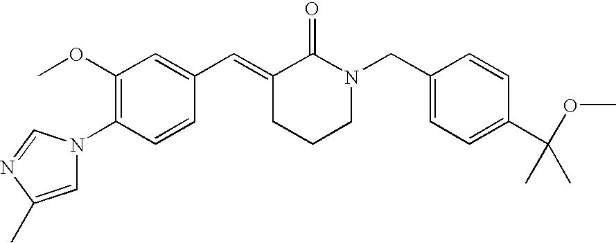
C1=CC(N2C=C(C)N=C2)=C(OC)C=C1C=C1CCCN(CC2=CC=C(C(OC)(C)C)C=C2)C1=O
